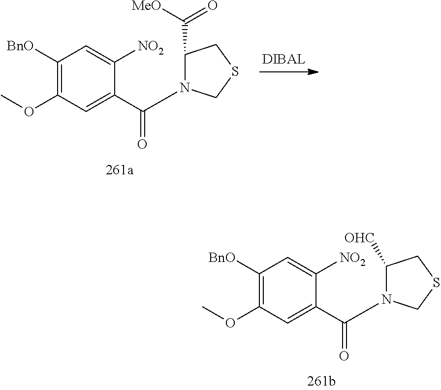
COC1=C([BnO])C=C([NO2])C(C(=O)N2C([OHC])CSC2)=C1.COC1=C([BnO])C=C([NO2])C(C(=O)N2C(C([MeO])=O)CSC2)=C1
